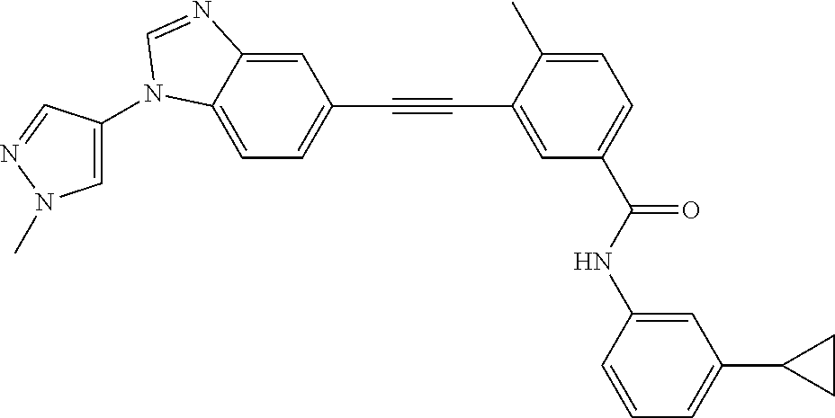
C1=C2C(=CC=C1C#CC1=CC(C(NC3=CC(C4CC4)=CC=C3)=O)=CC=C1C)N(C1=CN(C)N=C1)C=N2
